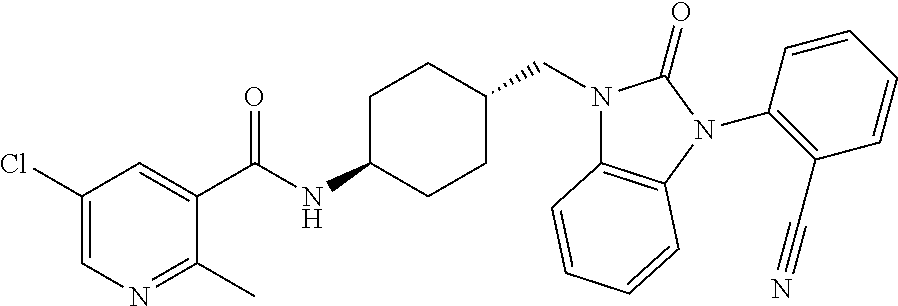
C1(Cl)=CN=C(C)C(C(NC2CCC(CN3C4=C(N(C5=C(C#N)C=CC=C5)C3=O)C=CC=C4)CC2)=O)=C1
